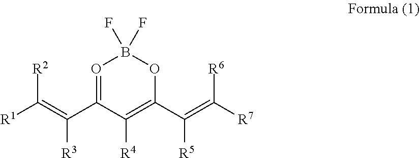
C(C1=OB(F)(F)OC(C(=C([R7])[R6])[R5])=C1[R4])(=C([R1])[R2])[R3]
